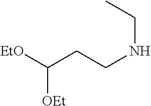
C(CCNCC)([EtO])[OEt]
